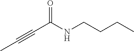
O=C(NCCCC)C#CC
